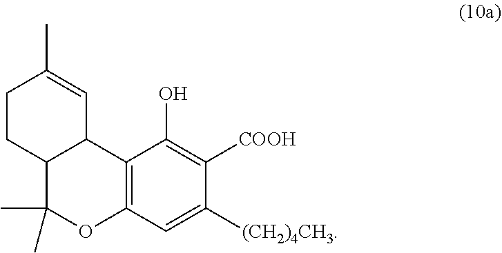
C12=C(C=C([(CH2)4CH3])C([COOH])=C1O)OC(C)(C)C1C2C=C(C)CC1
